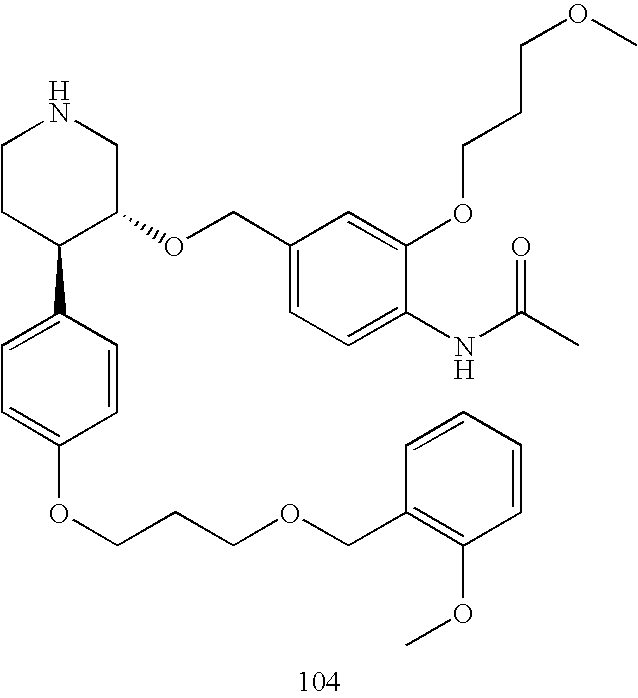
C1CC(C2=CC=C(OCCCOCC3=C(OC)C=CC=C3)C=C2)C(OCC2=CC=C(NC(C)=O)C(OCCCOC)=C2)CN1
